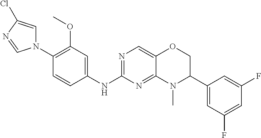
N1(C2=C(OC)C=C(NC3=NC=C4C(=N3)N(C)C(C3=CC(F)=CC(F)=C3)CO4)C=C2)C=C(Cl)N=C1
